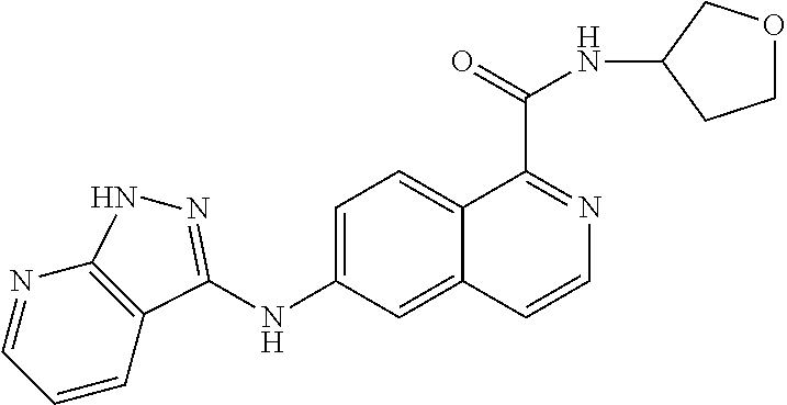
N1=CC=CC2=C1NN=C2NC1=CC=C2C(=C1)C=CN=C2C(=O)NC1COCC1
